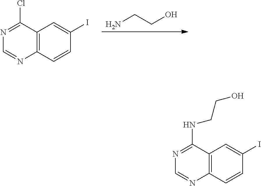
NCCO.N1=C(Cl)C2=C(N=C1)C=CC(I)=C2.N1=C(NCCO)C2=C(N=C1)C=CC(I)=C2
